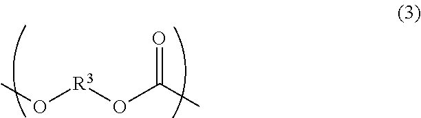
O(C)[R3]OC(C)=O
